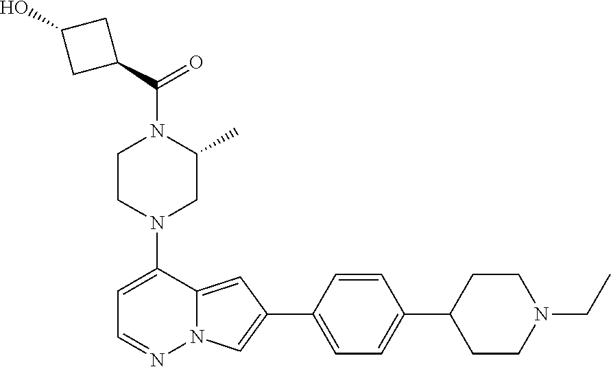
N1(C2=CC=NN3C2=CC(C2=CC=C(C4CCN(CC)CC4)C=C2)=C3)CC(C)N(C(=O)C2CC(O)C2)CC1
